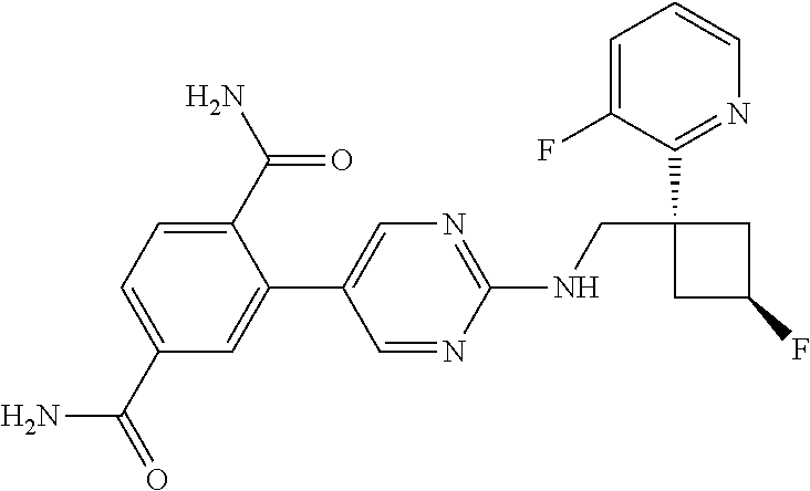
C1(C2=CN=C(NCC3(C4=NC=CC=C4F)CC(F)C3)N=C2)=CC(C(=O)N)=CC=C1C(N)=O
